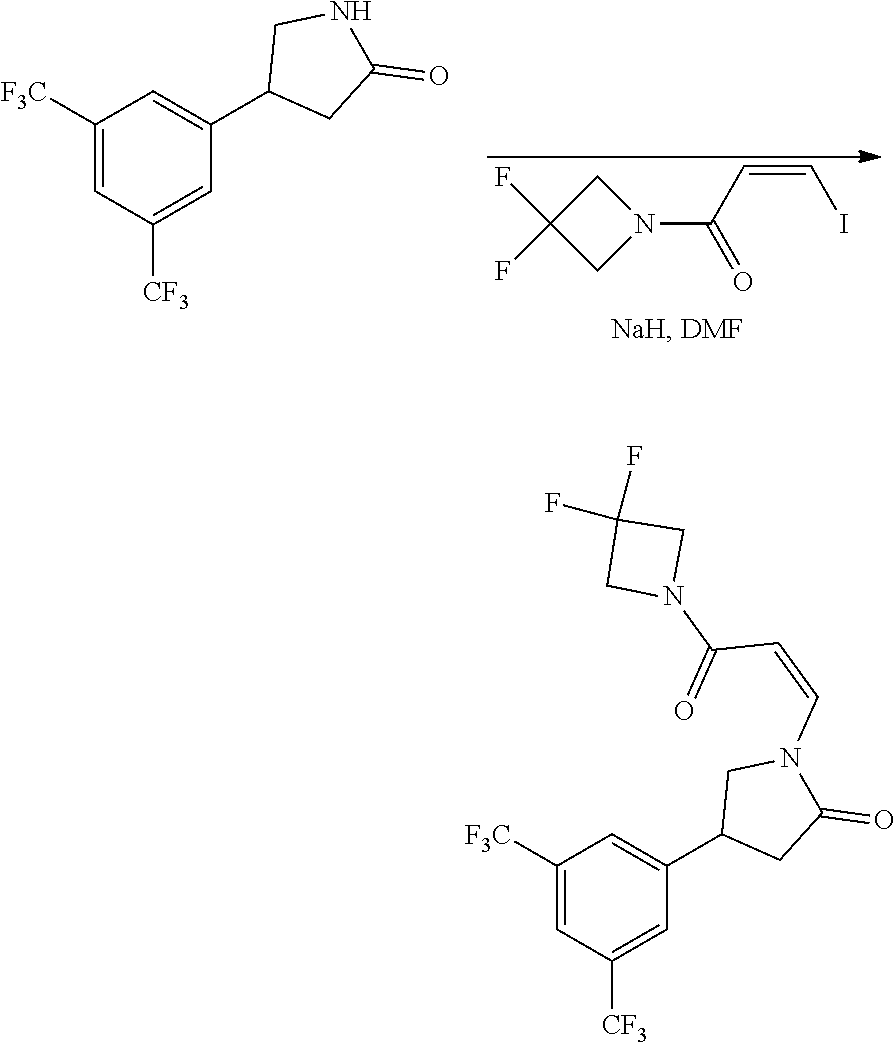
C1N(C(C=CI)=O)CC1(F)F.C1([F3C])=CC([CF3])=CC(C2CC(=O)NC2)=C1.C1([F3C])=CC([CF3])=CC(C2CC(=O)N(C=CC(N3CC(F)(F)C3)=O)C2)=C1
